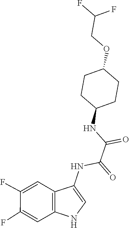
C(C(NC1=CNC2=C1C=C(F)C(F)=C2)=O)(NC1CCC(OCC(F)F)CC1)=O
